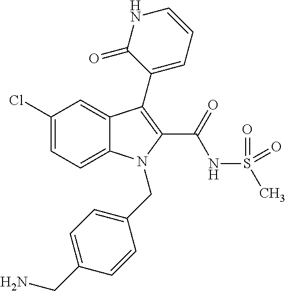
C1(Cl)=CC=C2C(=C1)C(C1=CC=CNC1=O)=C(C(NS(C)(=O)=O)=O)N2CC1=CC=C(CN)C=C1
